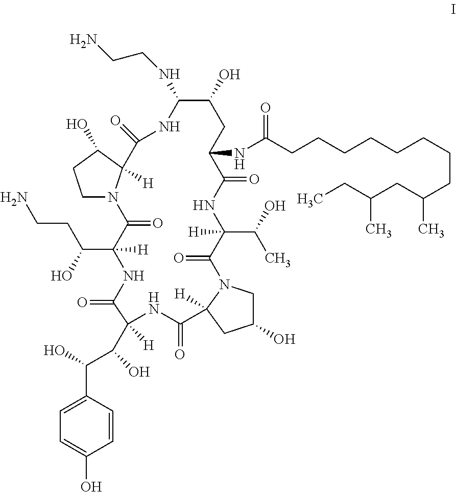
C1N2C([H])(C(O)C1)C(=O)NC(NCCN)C(O)CC(NC(CCCCCCCCC(CC(CC)C)C)=O)C(=O)NC([H])(C(C)O)C(=O)N1CC(O)CC1([H])C(=O)NC(C(C(C1=CC=C(O)C=C1)O)O)([H])C(=O)NC(C(CCN)O)([H])C2=O
